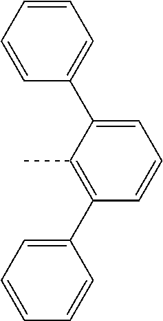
C1(C2=CC=CC(C3=CC=CC=C3)=C2C)=CC=CC=C1
